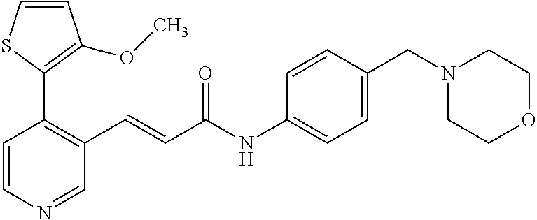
C1=CN=CC(C=CC(=O)NC2=CC=C(CN3CCOCC3)C=C2)=C1C1=C(OC)C=CS1
